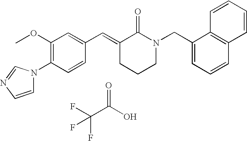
C1(OC)=C(N2C=CN=C2)C=CC(C=C2CCCN(CC3=CC=CC4=C3C=CC=C4)C2=O)=C1.C(C(O)=O)(F)(F)F
